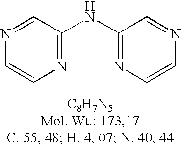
N1=CC(NC2=NC=CN=C2)=NC=C1
